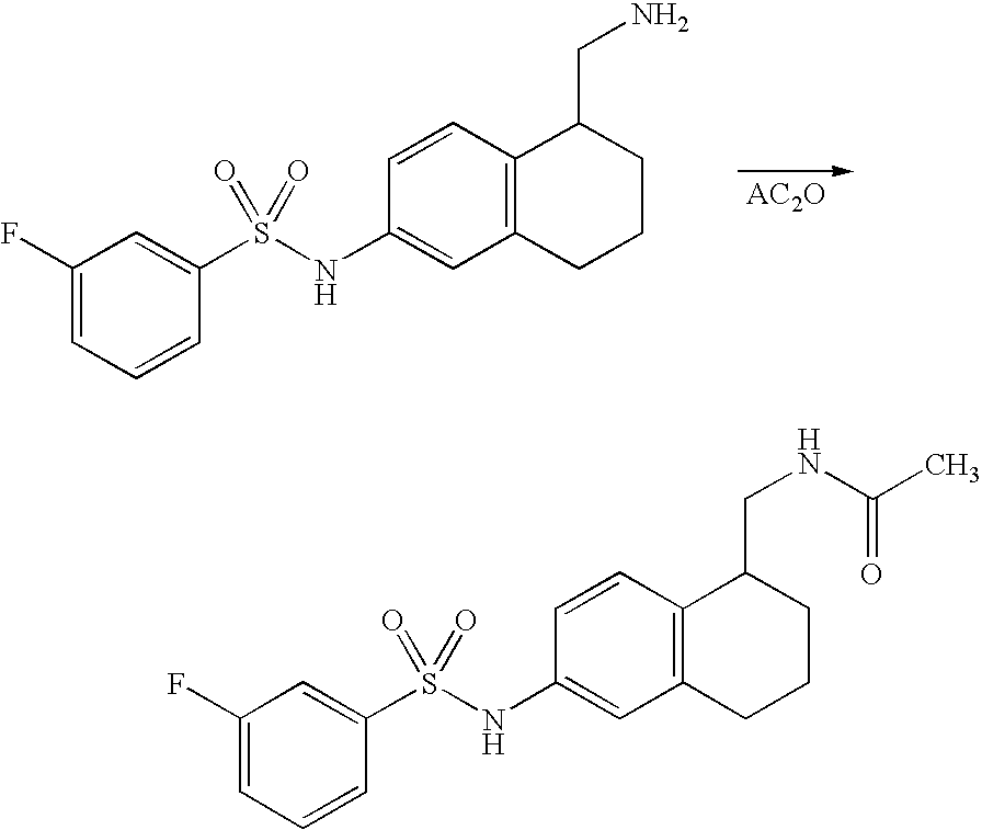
C1(F)=CC=CC(S(NC2=CC3=C(C=C2)C(CN)CCC3)(=O)=O)=C1.C1(F)=CC=CC(S(NC2=CC3=C(C=C2)C(CNC(C)=O)CCC3)(=O)=O)=C1
